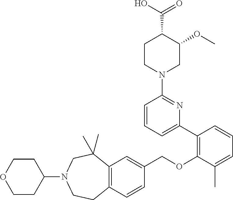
C12=C(C=CC(COC3=C(C4=CC=CC(N5CC(OC)C(C(O)=O)CC5)=N4)C=CC=C3C)=C1)CCN(C1CCOCC1)CC2(C)C
